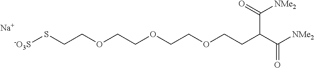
[-O3S]SCCOCCOCCOCCC(C([NMe2])=O)C([NMe2])=O.[Na]
